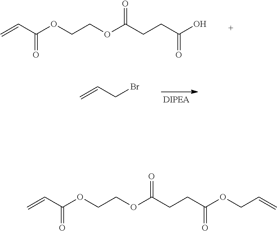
C=CC(OCCOC(CCC(O)=O)=O)=O.C=CCBr.C=CC(OCCOC(CCC(OCC=C)=O)=O)=O
